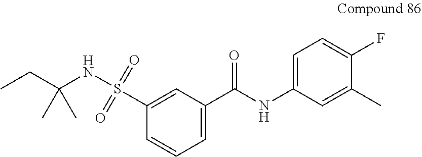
C1(C(NC2=CC=C(F)C(C)=C2)=O)=CC=CC(S(NC(CC)(C)C)(=O)=O)=C1
